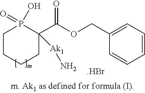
C1CCCC(C(OCC2=CC=CC=C2)=O)([Ak1]N)P1(=O)O.[.HBr]
